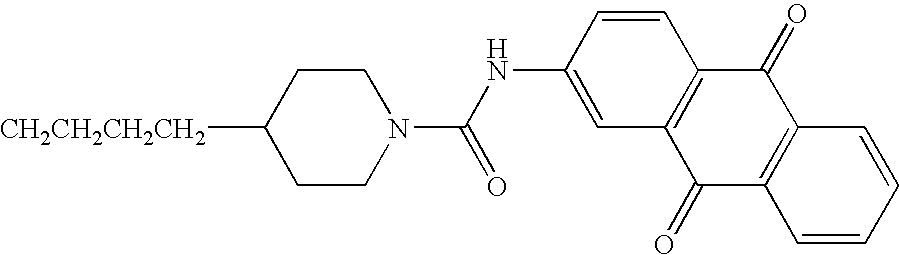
[CH2CH2CH2CH2]C1CCN(C(NC2=CC3=C(C=C2)C(=O)C2=C(C3=O)C=CC=C2)=O)CC1
